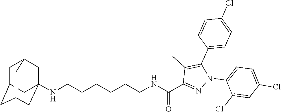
N(CCCCCCNC(C1=NN(C2=CC=C(Cl)C=C2Cl)C(C2=CC=C(Cl)C=C2)=C1C)=O)C12CC3CC(CC(C1)C3)C2
